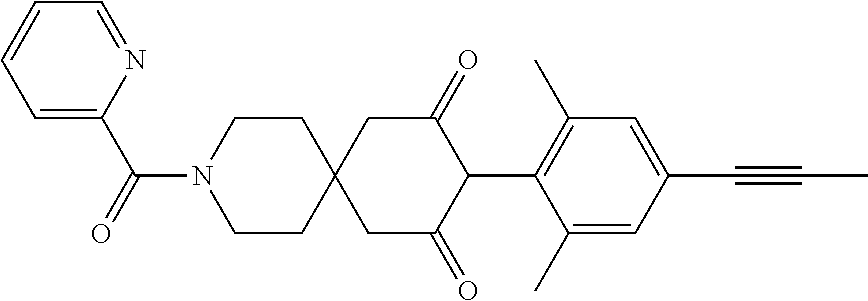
C1CN(C(C2=CC=CC=N2)=O)CCC12CC(=O)C(C1=C(C)C=C(C#CC)C=C1C)C(=O)C2
